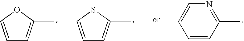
C1=COC(C)=C1.C1=CSC(C)=C1.C1=CN=C(C)C=C1
